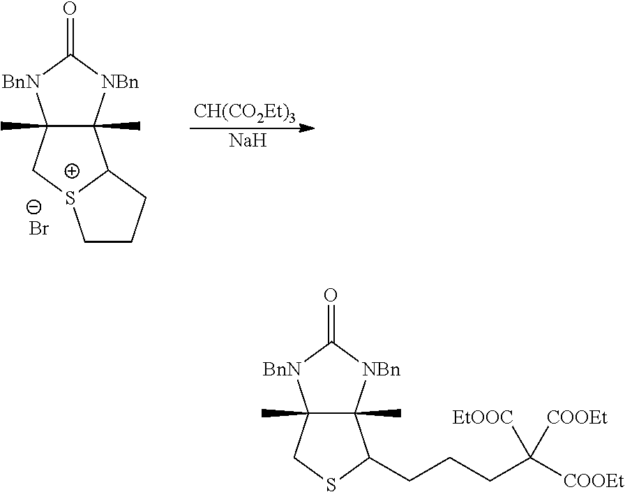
C12(C)C(C)([NBn]C(=O)[BnN]1)C(CCCC([COOEt])([COOEt])[EtOOC])SC2.C12(C)C(C)([NBn]C(=O)[BnN]1)C1[S+](C2)CCC1.[Br-].[CH(CO2Et)3].[Na]
